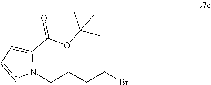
CC(C)(C)OC(C1=CC=NN1CCCCBr)=O
